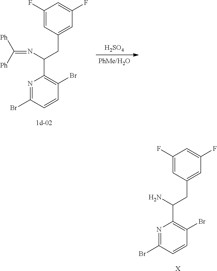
N1=C(Br)C=CC(Br)=C1C(N)CC1=CC(F)=CC(F)=C1.[X].[PhMe/H2O].[H2SO4].N1=C(Br)C=CC(Br)=C1C(N=C([Ph])[Ph])CC1=CC(F)=CC(F)=C1
